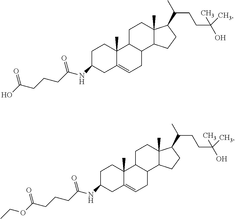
C1C(NC(=O)CCCC(=O)O)CC2=CCC3C(C2(C)C1)CCC1(C)C3CCC1C(C)CCC(C)(O)C.C1C(NC(=O)CCCC(=O)OCC)CC2=CCC3C(C2(C)C1)CCC1(C)C3CCC1C(C)CCC(C)(O)C
